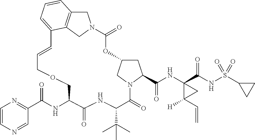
C1C2=C3CN1C(=O)OC1CC(C(NC4(C(NS(C5CC5)(=O)=O)=O)C(C=C)([H])C4)=O)N(C(=O)C(C(C)(C)C)NC(=O)C(NC(C4=NC=CN=C4)=O)COCC=CC3=CC=C2)C1
